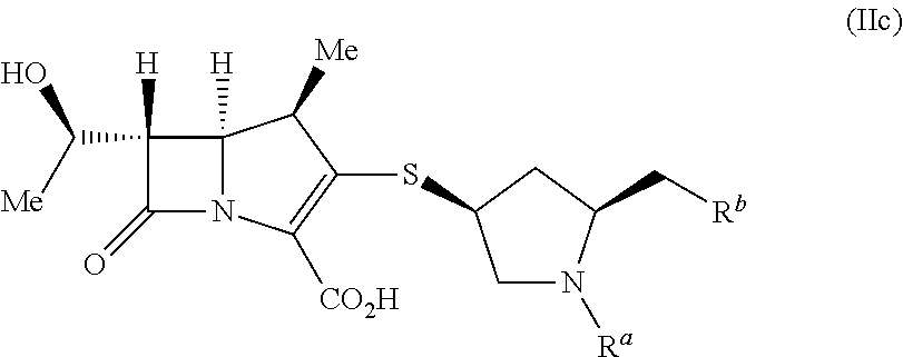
C1([H])(C([Me])O)C(=O)N2C1([H])C([Me])C(SC1CN([Ra])C(C[Rb])C1)=C2[CO2H]
